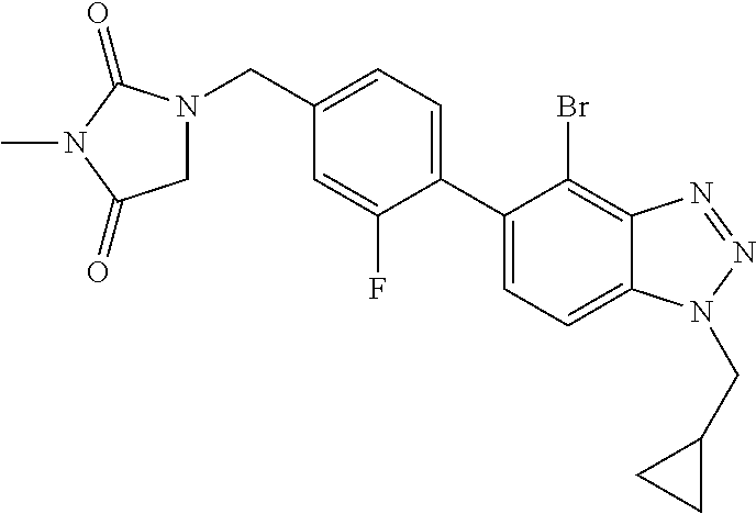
C1=C(C2=CC=C(CN3CC(=O)N(C)C3=O)C=C2F)C(Br)=C2C(=C1)N(CC1CC1)N=N2
